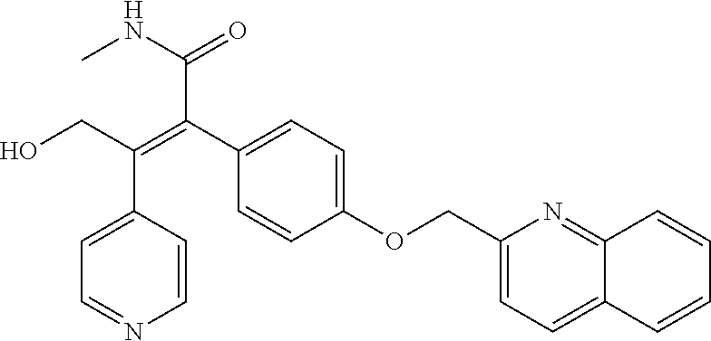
C(C1=CC=C2C(=N1)C=CC=C2)OC1=CC=C(C(=C(CO)C2=CC=NC=C2)C(NC)=O)C=C1
